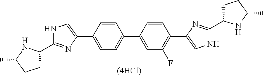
C1=C(C2=CC=C(C3=CNC(C4CCC(C)N4)=N3)C=C2)C=CC(C2=CNC(C3CCC(C)N3)=N2)=C1F
